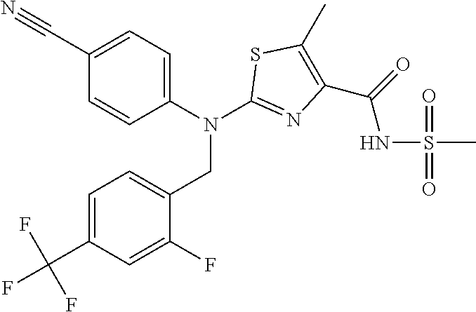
C1(C#N)=CC=C(N(C2=NC(C(NS(=O)(C)=O)=O)=C(C)S2)CC2=CC=C(C(F)(F)F)C=C2F)C=C1
